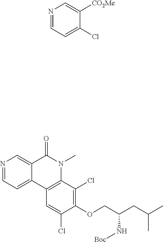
N1=CC=C2C(=C1)C(=O)N(C)C1=C2C=C(Cl)C(OCC(CC(C)C)N[Boc])=C1Cl.N1=CC=C(Cl)C([CO2Me])=C1
